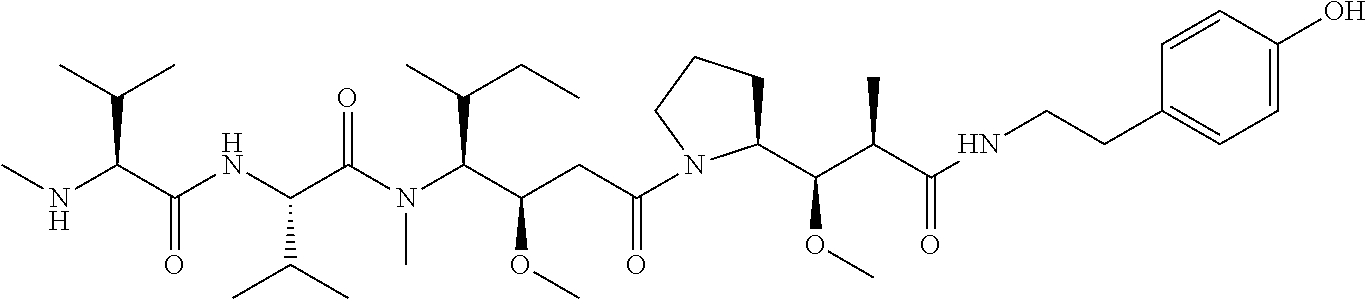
C1CCN(C(CC(C(N(C(C(NC(C(NC)C(C)C)=O)C(C)C)=O)C)C(CC)C)OC)=O)C1C(C(C(NCCC1=CC=C(O)C=C1)=O)C)OC
